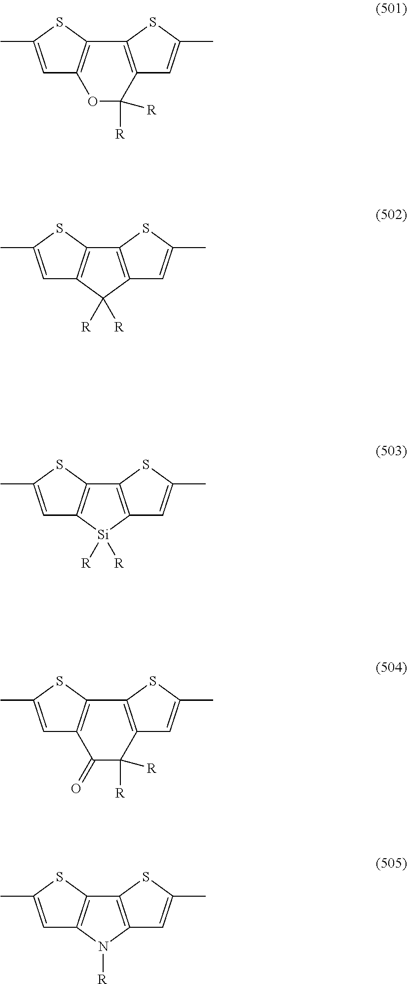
C1=C(C)SC2=C1OC([R])([R])C1=C2SC(C)=C1.C1=C(C)SC2=C1C([R])([R])C1=C2SC(C)=C1.C1=C(C)SC2=C1[Si]([R])([R])C1=C2SC(C)=C1.C1=C(C)SC2=C1C(=O)C([R])([R])C1=C2SC(C)=C1.C1=C(C)SC2=C1N([R])C1=C2SC(C)=C1
